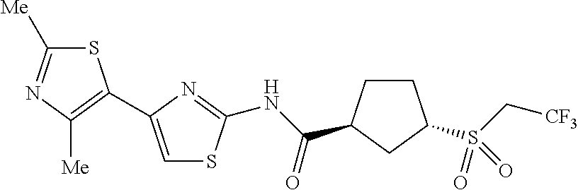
S1C([Me])=NC([Me])=C1C1=CSC(NC(=O)C2CCC(S(C[CF3])(=O)=O)C2)=N1
